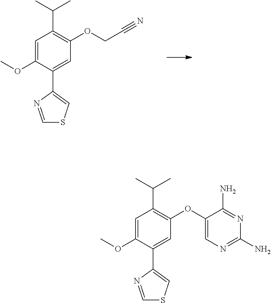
C1=C(OC)C(C2=CSC=N2)=CC(OCC#N)=C1C(C)C.C1=C(OC)C(C2=CSC=N2)=CC(OC2=CN=C(N)N=C2N)=C1C(C)C
